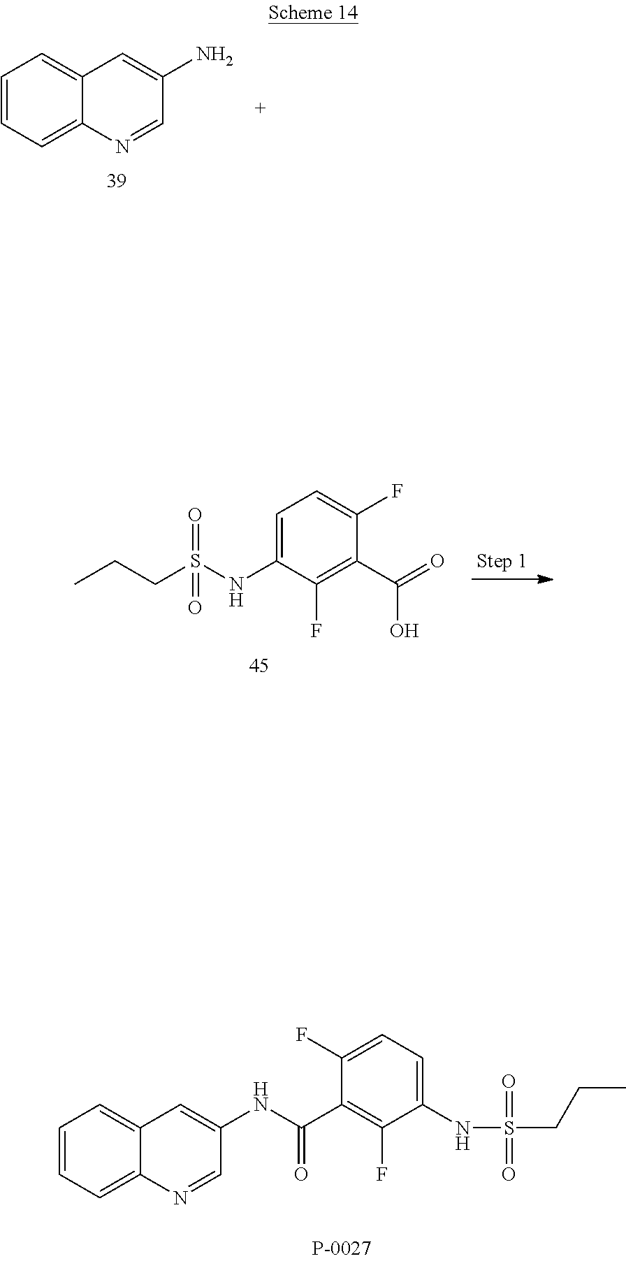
C1=CC=C2C(=C1)C=C(N)C=N2.C(S(NC1=CC=C(F)C(C(=O)O)=C1F)(=O)=O)CC.C1=CC=C2C(=C1)C=C(NC(=O)C1=C(F)C(NS(=O)(=O)CCC)=CC=C1F)C=N2
